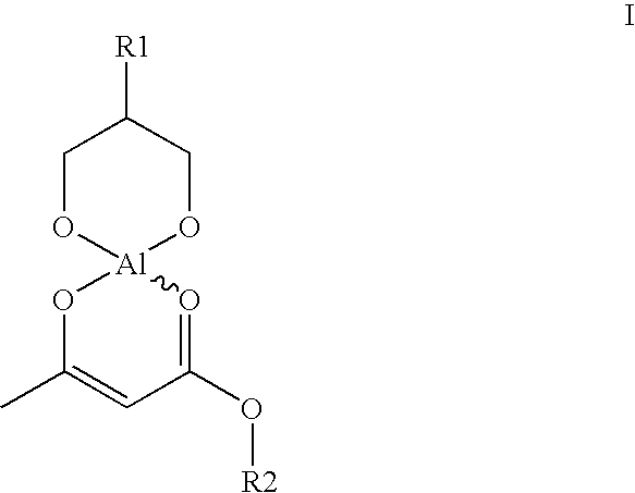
C1O[Al]2(OCC1[R1])OC(C)=CC(O[R2])=O2
